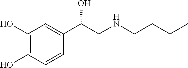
C1(O)=C(O)C=CC(C(CNCCCC)O)=C1
